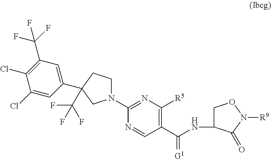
C1(Cl)=C(C(F)(F)F)C=C(C2(C(F)(F)F)CCN(C3=NC([R5])=C(C(NC4CON([R9])C4=O)=[G1])C=N3)C2)C=C1Cl
